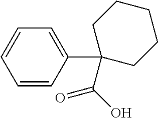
C1=C(C2(C(=O)O)CCCCC2)C=CC=C1
